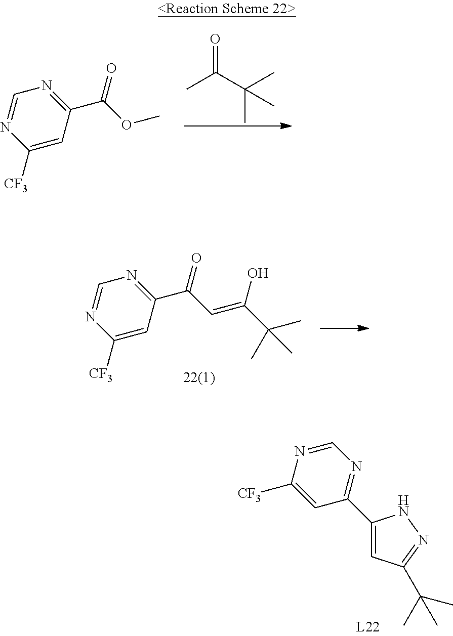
CC(C(C)(C)C)=O.C1=NC([CF3])=CC(C(OC)=O)=N1.C1=NC([CF3])=CC(C(C=C(C(C)(C)C)O)=O)=N1.N1=CN=C(C2=CC(C(C)(C)C)=NN2)C=C1[CF3]
